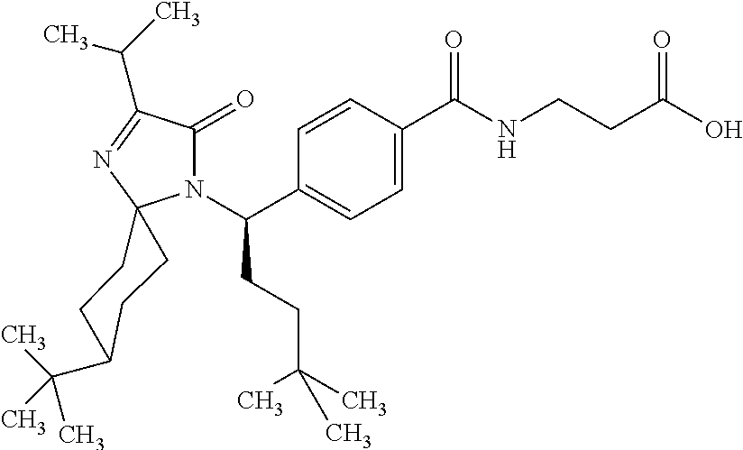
C1=C(C(=O)NCCC(O)=O)C=CC(C(N2C(=O)C(C(C)C)=NC23CCC(C(C)(C)C)CC3)CCC(C)(C)C)=C1
